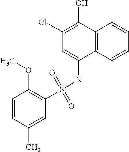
C1(OC)=C(S(NC2=CC(Cl)=C(O)C3=C2C=CC=C3)(=O)=O)C=C(C)C=C1
